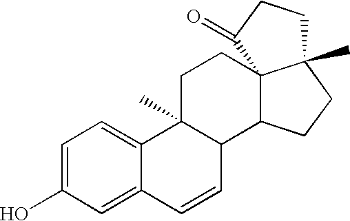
C1=C(O)C=C2C(=C1)C1(C)C(C=C2)C2C3(CC1)C(C)(CC2)CCC3=O
